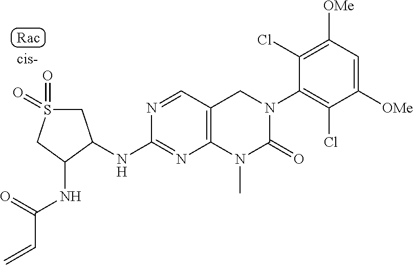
C1([OMe])=C(Cl)C(N2CC3=C(N(C)C2=O)N=C(NC2C(NC(C=C)=O)CS(=O)(=O)C2)N=C3)=C(Cl)C([OMe])=C1
